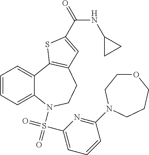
C1=CC=C2C(=C1)C1=C(CCN2S(C2=CC=CC(N3CCCOCC3)=N2)(=O)=O)C=C(C(=O)NC2CC2)S1
